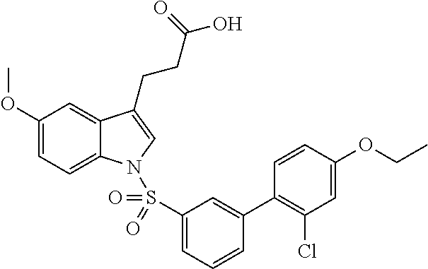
C1(OC)=CC=C2C(=C1)C(CCC(O)=O)=CN2S(C1=CC=CC(C2=C(Cl)C=C(OCC)C=C2)=C1)(=O)=O
